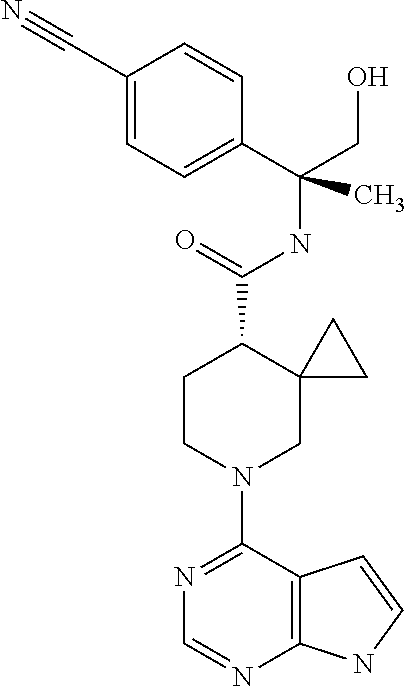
N1=C(N2CC3(C(C(=O)NC(C4=CC=C(C#N)C=C4)(C)CO)CC2)CC3)C2=C(N=C1)NC=C2
